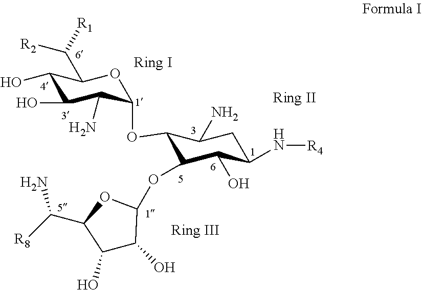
C1(O)C(O)C(N)C(OC2C(OC3C(O)C(O)C(C([R8])N)O3)C(O)C(N[R4])CC2N)OC1C([R1])[R2]
